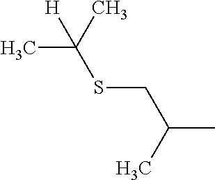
CC(CSC(C)([H])C)C
